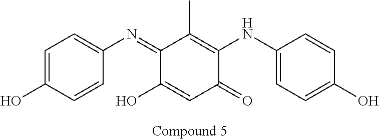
C1(=NC2=CC=C(O)C=C2)C(O)=CC(=O)C(NC2=CC=C(O)C=C2)=C1C
